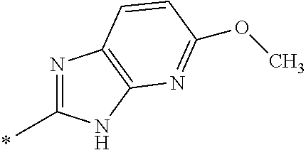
N1=C(C)NC2=C1C=CC(OC)=N2
